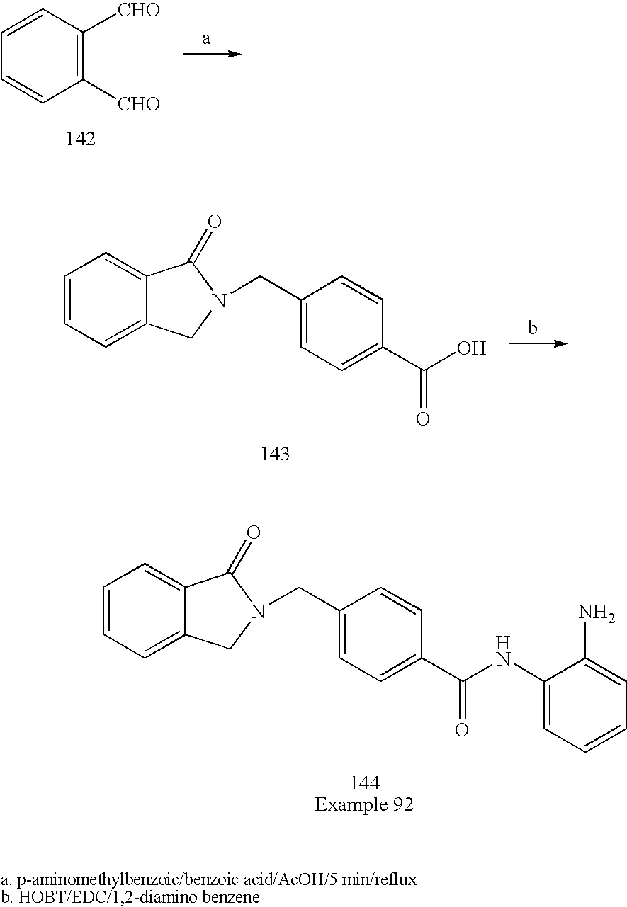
C1([CHO])=C([CHO])C=CC=C1.C12=CC=CC=C1C(=O)N(CC1=CC=C(C(O)=O)C=C1)C2.C12=CC=CC=C1C(=O)N(CC1=CC=C(C(NC3=CC=CC=C3N)=O)C=C1)C2
